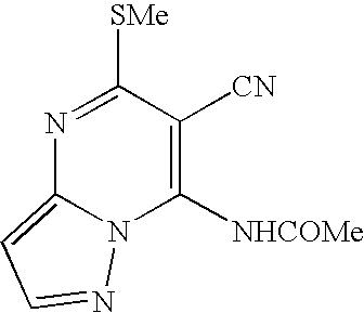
N1=C([SMe])C([CN])=C([NHCOMe])N2C1=CC=N2
